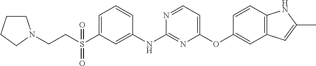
C1=C(S(CCN2CCCC2)(=O)=O)C=C(NC2=NC(OC3=CC4=C(C=C3)NC(C)=C4)=CC=N2)C=C1
